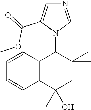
C1=CC2=C(C=C1)C(C)(O)CC(C)(C)C2N1C=NC=C1C(=O)OC
